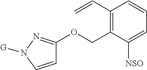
C1=CN([G])N=C1OCC1=C(C=C)C=CC=C1[NSO]
